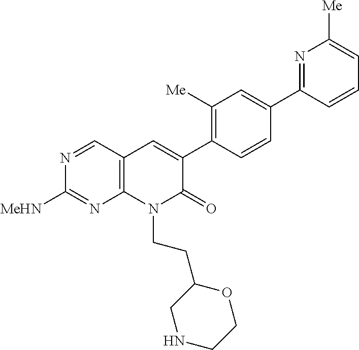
N1=CC2=C(N=C1[MeHN])N(CCC1CNCCO1)C(=O)C(C1=C([Me])C=C(C3=NC([Me])=CC=C3)C=C1)=C2
